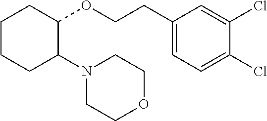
C1CCC(N2CCOCC2)C(OCCC2=CC=C(Cl)C(Cl)=C2)C1
